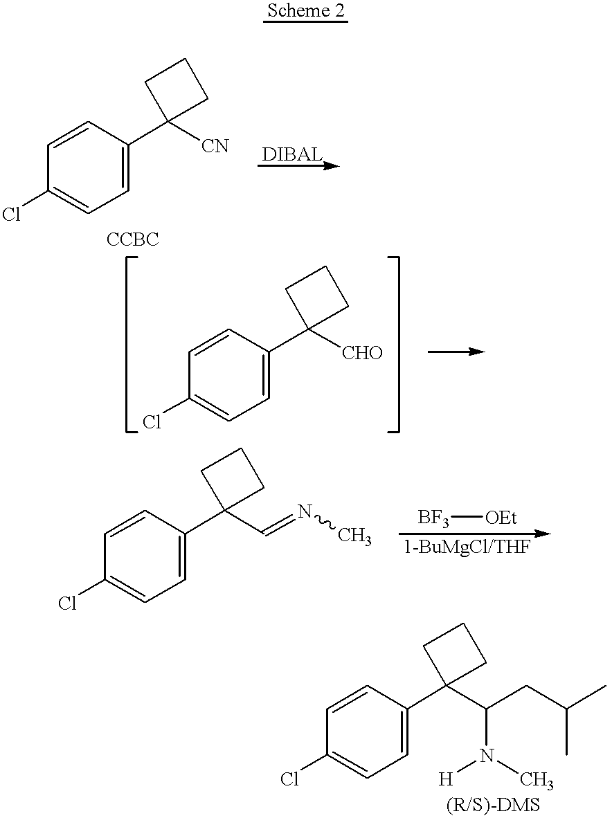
ClC1=CC=C(C2([CN])CCC2)C=C1.ClC1=CC=C(C2([CHO])CCC2)C=C1.ClC1=CC=C(C2(C=NC)CCC2)C=C1.[BF3][OEt].ClC1=CC=C(C2(C(CC(C)C)N([H])C)CCC2)C=C1
